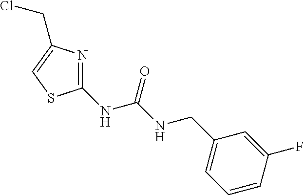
C1(NC(NCC2=CC=CC(F)=C2)=O)=NC(CCl)=CS1
